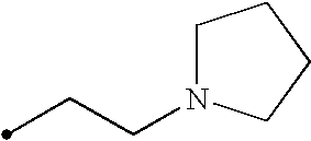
C(CN1CCCC1)C
